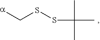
CC(C)(C)SSC[a]
